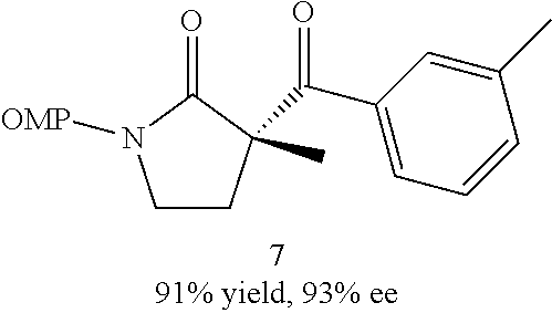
C1CC(C(C2=CC=CC(C)=C2)=O)(C)C(=O)N1[OMP]
